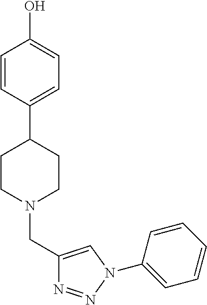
C1=CC(C2CCN(CC3=CN(C4=CC=CC=C4)N=N3)CC2)=CC=C1O
